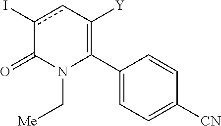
C1(C2=C([Y])cc(I)C(=O)N2C[Me])=CC=C([CN])C=C1
